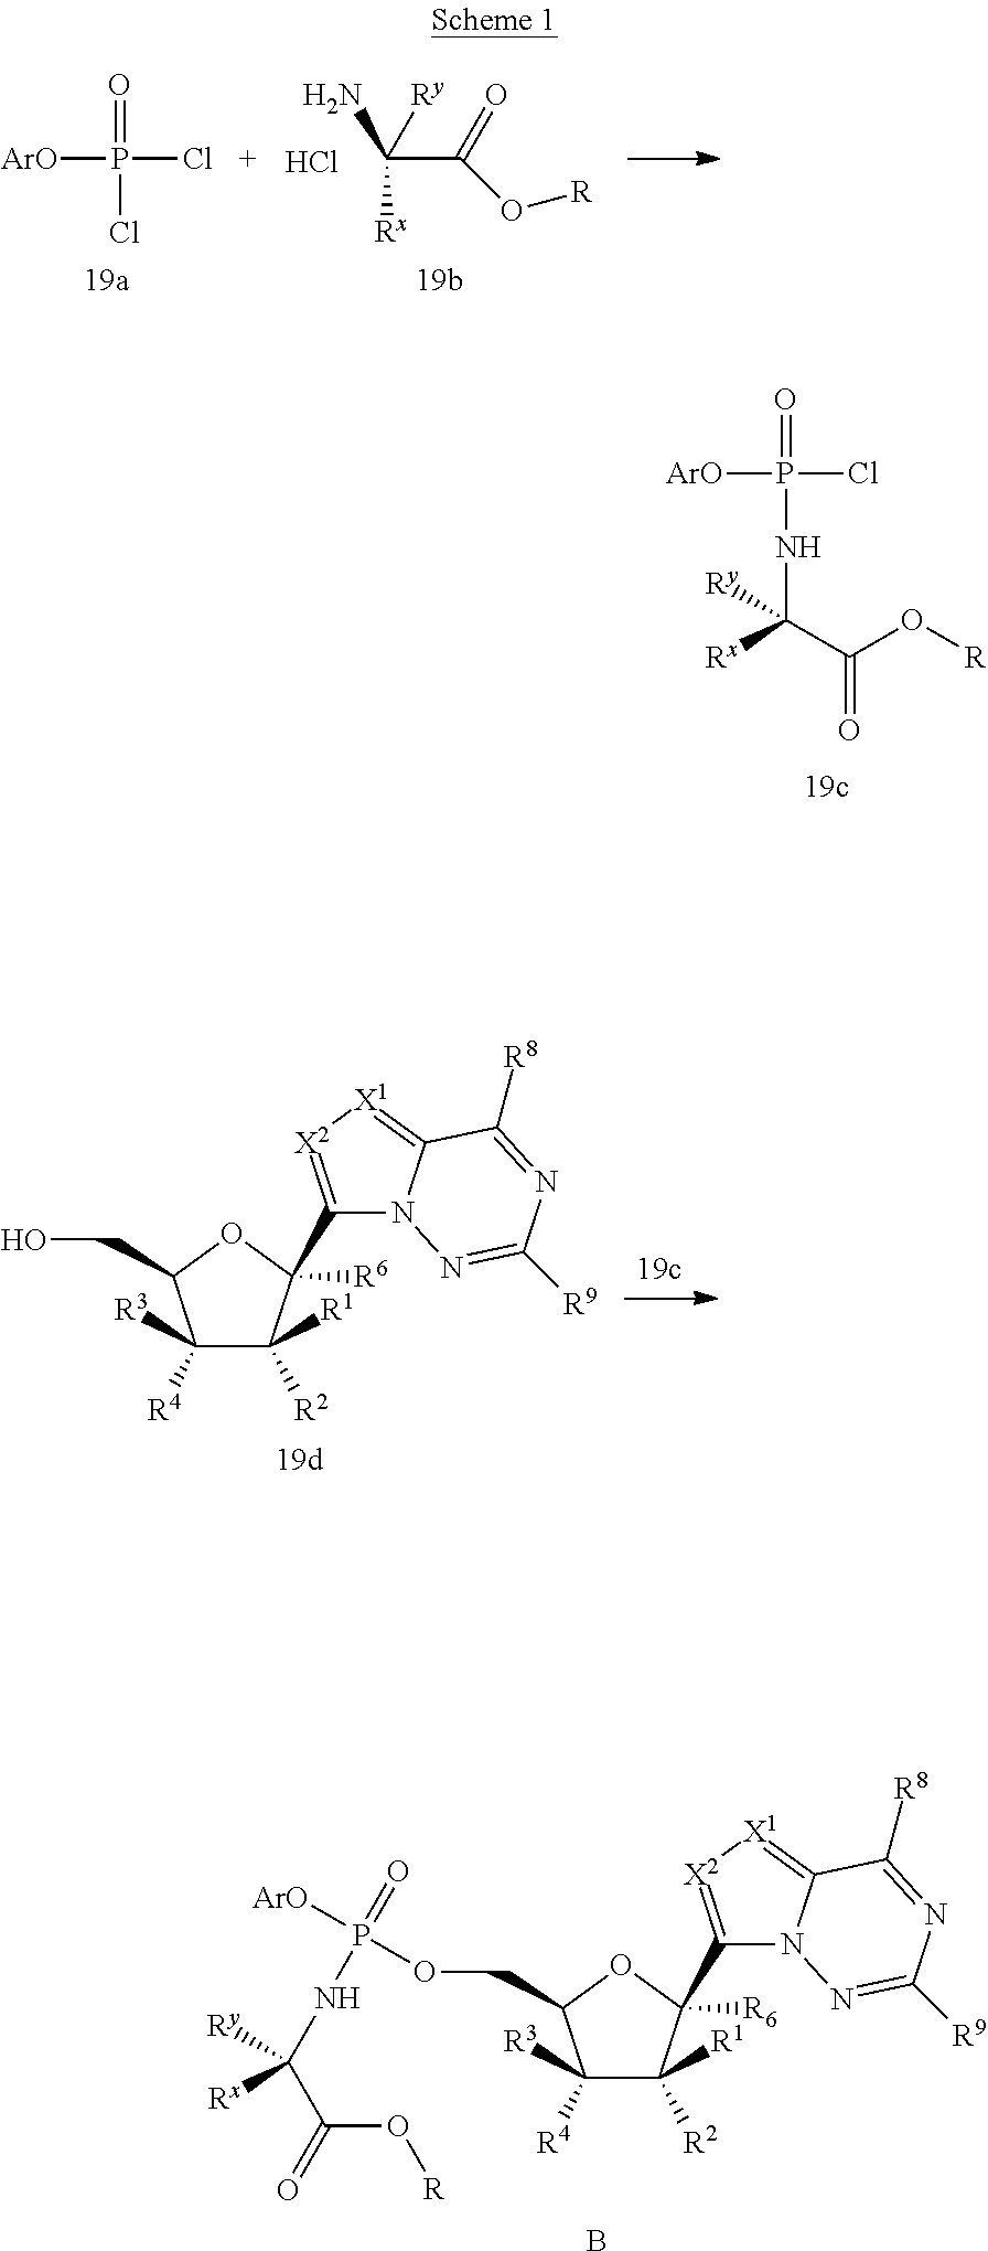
C(C(=O)O[R])([Ry])(N)[Rx].Cl.P([ArO])(Cl)(Cl)=O.P([ArO])(Cl)(NC(C(=O)O[R])([Rx])[Ry])=O.C1([R4])([R3])C([R2])([R1])C(C2=[X2][X1]=C3N2N=C([R9])N=C3[R8])([R6])OC1CO.C1([R4])([R3])C([R2])([R1])C(C2=[X2][X1]=C3N2N=C([R9])N=C3[R8])([R6])OC1COP([ArO])(=O)NC(C(O[R])=O)([Ry])[Rx].B
